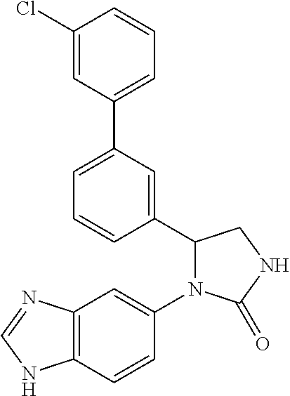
C12=C(C=CC(N3C(C4=CC(C5=CC=CC(Cl)=C5)=CC=C4)CNC3=O)=C1)NC=N2
